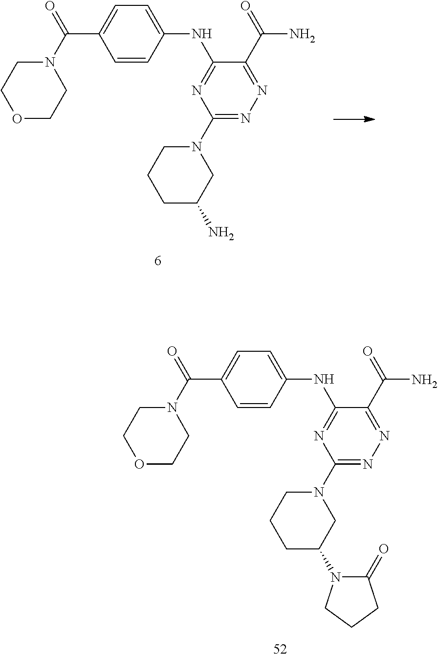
C1=CC(NC2=NC(N3CCCC(N)C3)=NN=C2C(=O)N)=CC=C1C(N1CCOCC1)=O.C1=CC(NC2=NC(N3CCCC(N4C(=O)CCC4)C3)=NN=C2C(=O)N)=CC=C1C(N1CCOCC1)=O
